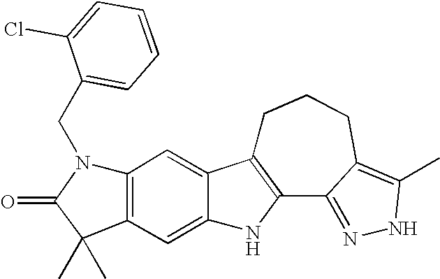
C1C2=C(C3=NNC(C)=C3CC1)NC1=CC3=C(C=C21)N(CC1=CC=CC=C1Cl)C(=O)C3(C)C
